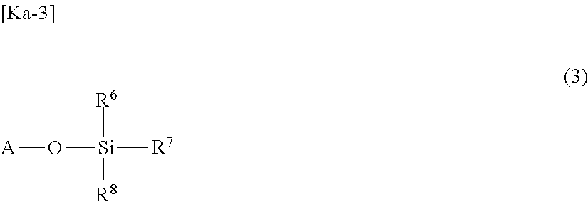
[A]O[Si]([R7])([R6])[R8]
